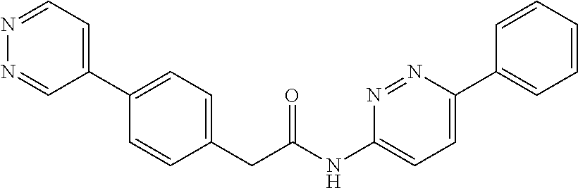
C1(C2=CC=C(CC(NC3=CC=C(C4=CC=CC=C4)N=N3)=O)C=C2)=CC=NN=C1
